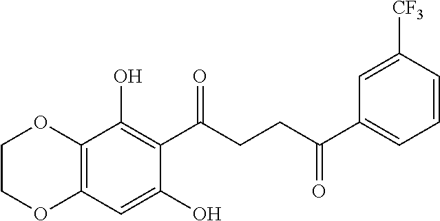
C12=C(C=C(O)C(C(CCC(C3=CC=CC([CF3])=C3)=O)=O)=C1O)OCCO2
